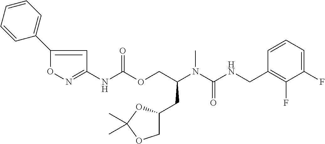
C1=CC(CNC(N(C(COC(NC2=NOC(C3=CC=CC=C3)=C2)=O)CC2COC(C)(C)O2)C)=O)=C(F)C(F)=C1
